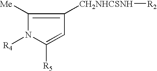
C1([Me])=C([CH2NHCSNH][R2])C=C([R5])N1[R4]
